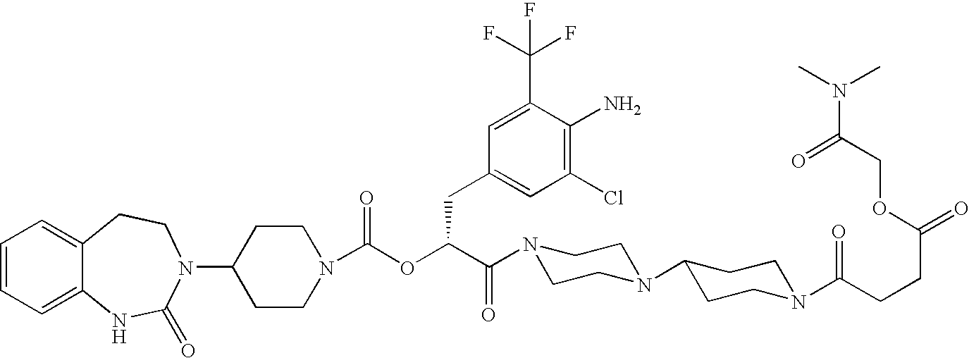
C1=CC=C2C(=C1)CCN(C1CCN(C(OC(C(N3CCN(C4CCN(C(CCC(=O)OCC(N(C)C)=O)=O)CC4)CC3)=O)CC3=CC(Cl)=C(N)C(C(F)(F)F)=C3)=O)CC1)C(=O)N2
